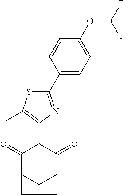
C1(=O)C2CC(C(=O)C1C1=C(C)SC(C3=CC=C(OC(F)(F)F)C=C3)=N1)CC2
